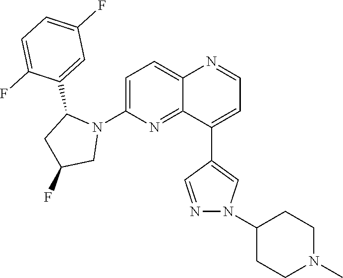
C1=C(N2C(C3=CC(F)=CC=C3F)CC(F)C2)N=C2C(=C1)N=CC=C2C1=CN(C2CCN(C)CC2)N=C1
